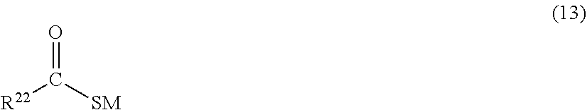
O=C([SM])[R22]
